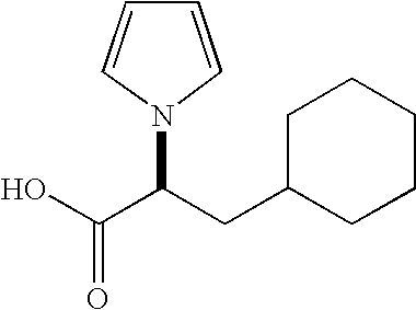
OC(C(CC1CCCCC1)N1C=CC=C1)=O
